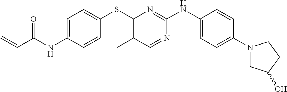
C1=C(NC(C=C)=O)C=CC(SC2=C(C)C=NC(NC3=CC=C(N4CC(O)CC4)C=C3)=N2)=C1
